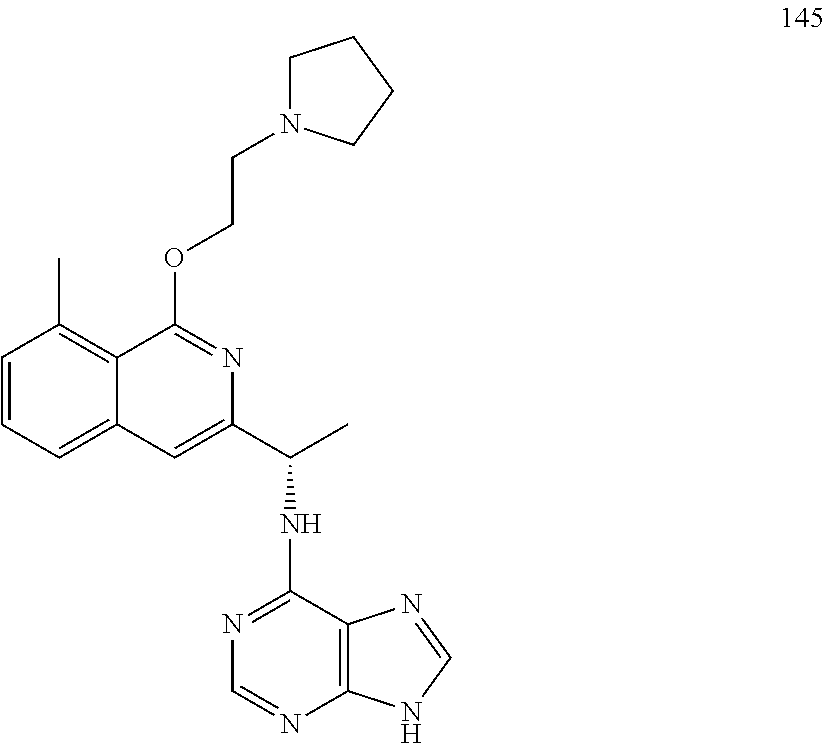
C1=CC=C2C(=C1C)C(OCCN1CCCC1)=NC(C(C)NC1=NC=NC3=C1N=CN3)=C2
